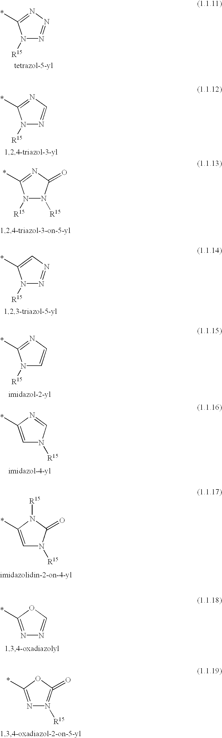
C1(*)=NN=NN1[R15].C1(*)=NC=NN1[R15].C1(*)=NC(=O)N([R15])N1[R15].C1(*)=CN=NN1[R15].C1(*)=NC=CN1[R15].C1(*)=CN([R15])C=N1.C1(*)=CN([R15])C(=O)N1[R15].C1(*)=NN=CO1.C1(*)=NN([R15])=C(=O)O1
